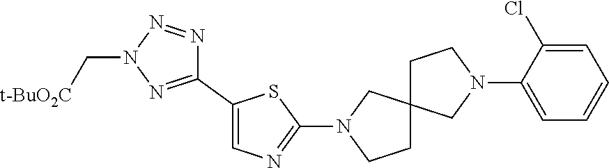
C1(C2=CN=C(N3CC4(CC3)CCN(C3=CC=CC=C3Cl)C4)S2)=NN(C[t-BuO2C])N=N1
